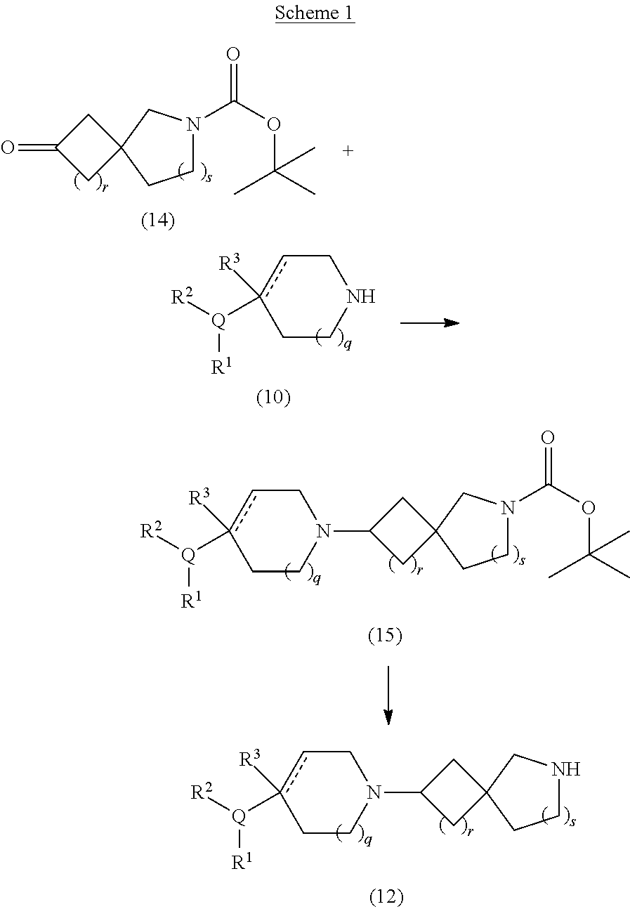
C1N(C(OC(C)(C)C)=O)CC2(C1)CC(=O)C2.N1Ccc([Q]([R2])[R1])([R3])CC1.C1N(C(OC(C)(C)C)=O)CC2(C1)CC(N1Ccc([Q]([R2])[R1])([R3])CC1)C2.C1NCC2(C1)CC(N1Ccc([Q]([R2])[R1])([R3])CC1)C2
